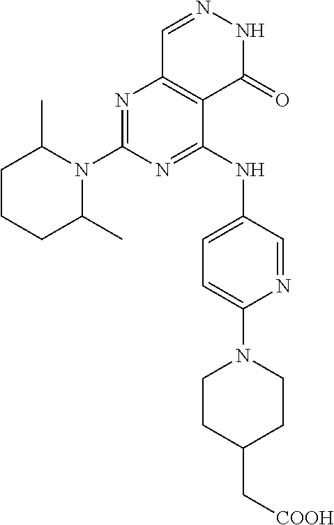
N1=C(N2C(C)CCCC2C)N=C(NC2=CC=C(N3CCC(C[COOH])CC3)N=C2)C2=C1C=NNC2=O
